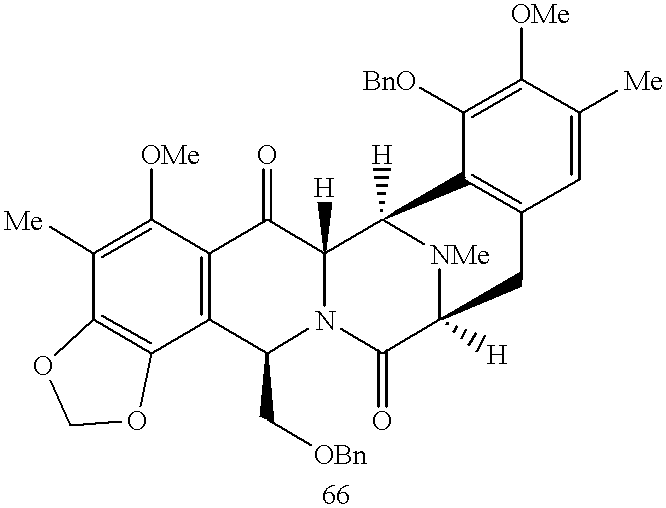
C12=C(C([OMe])=C([Me])C3=C1OCO3)C(=O)C1([H])N(C2C[OBn])C(=O)C2([H])[NMe]C1([H])C1=C(C=C([Me])C([OMe])=C1[BnO])C2
